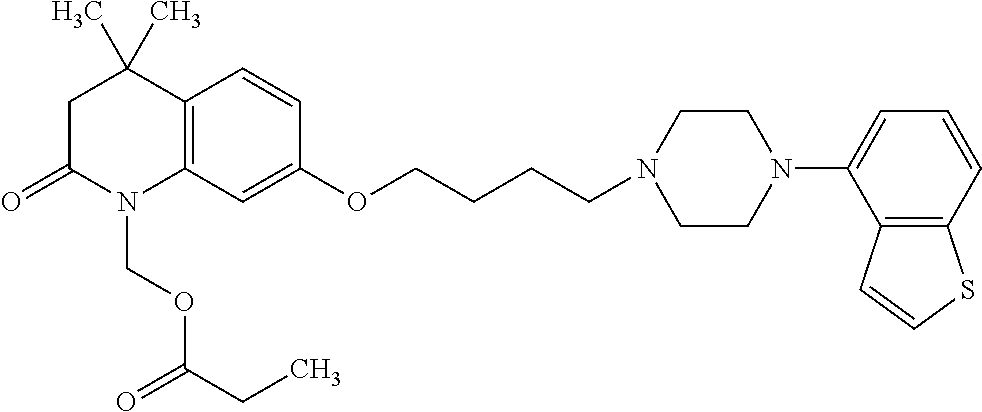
C1C(=O)N(COC(=O)CC)C2=C(C1(C)C)C=CC(OCCCCN1CCN(C3=CC=CC4=C3C=CS4)CC1)=C2
